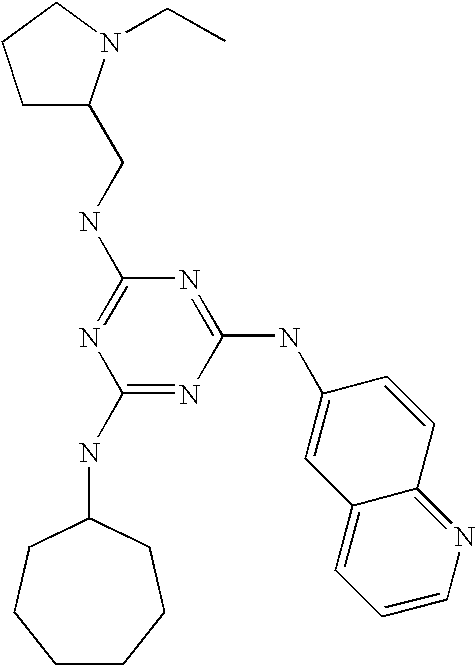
C1(NC2CCCCCC2)=NC(NC2=CC3=CC=CN=C3C=C2)=NC(NCC2CCCN2CC)=N1
